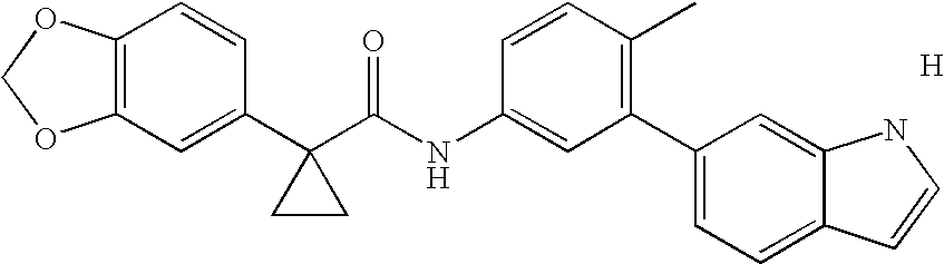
C12=C(C=CC(C3(C(NC4=CC(C5=CC=C6C(=C5)NC=C6)=C(C)C=C4)=O)CC3)=C1)OCO2.[H]
